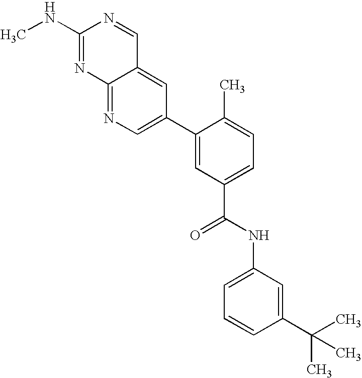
C12=CC(C3=CC(C(NC4=CC=CC(C(C)(C)C)=C4)=O)=CC=C3C)=CN=C1N=C(NC)N=C2
